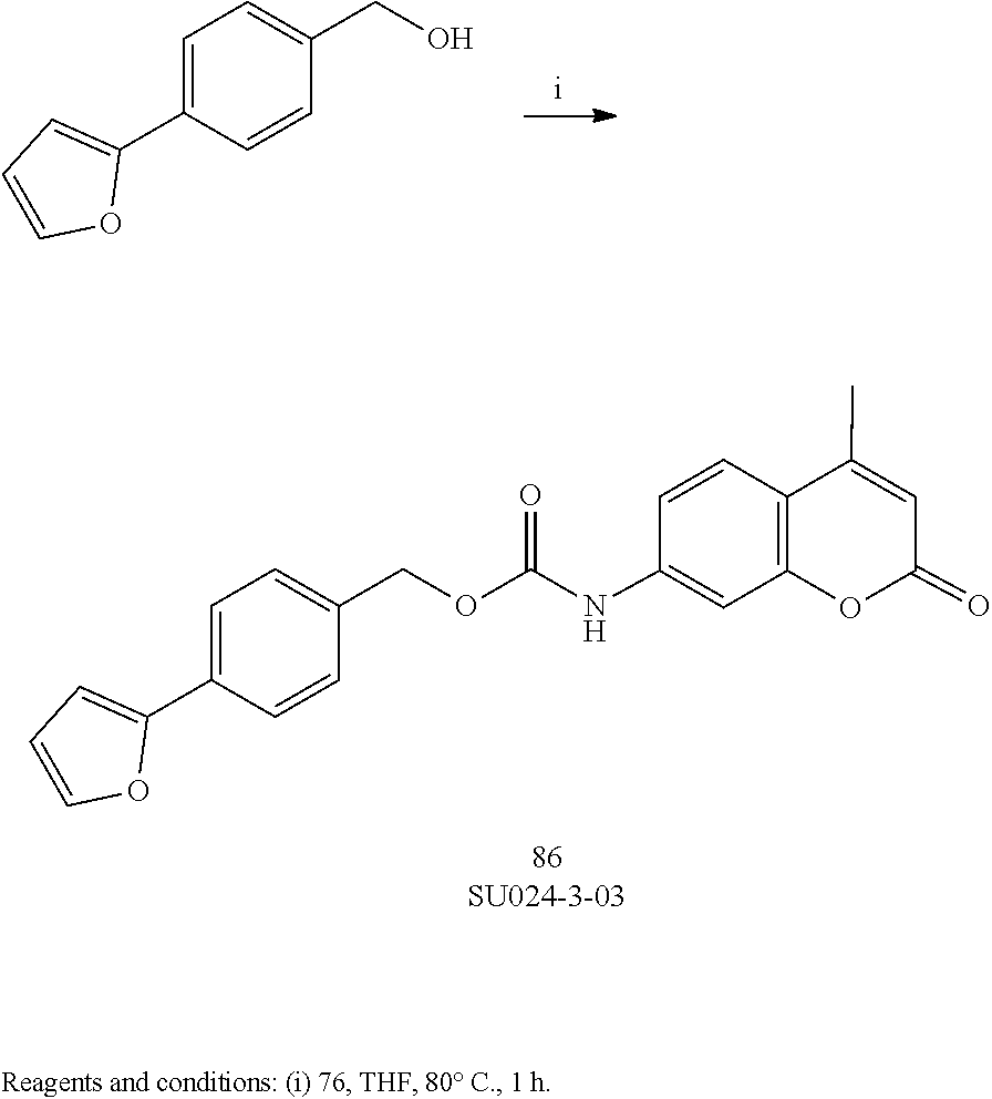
C1=C(C2=CC=CO2)C=CC(CO)=C1.C1(C)=CC(=O)OC2=C1C=CC(NC(OCC1=CC=C(C3=CC=CO3)C=C1)=O)=C2
